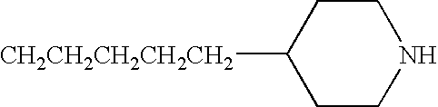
[CH2CH2CH2CH2CH2]C1CCNCC1
